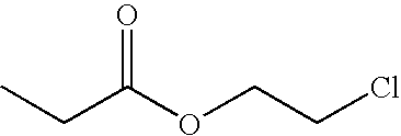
ClCCOC(CC)=O
